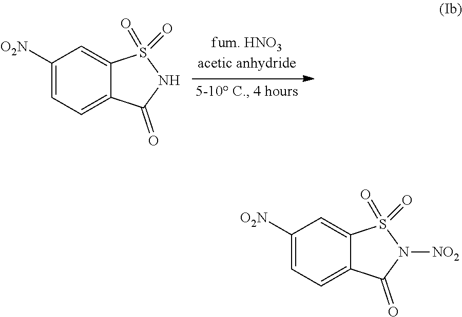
C1([O2N])=CC=C2C(=C1)S(=O)(=O)NC2=O.C1([O2N])=CC=C2C(=C1)S(=O)(=O)N([NO2])C2=O
